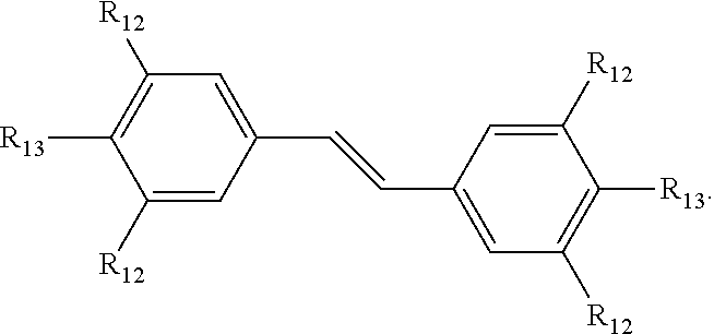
C1([R12])=C([R13])C([R12])=CC(C=CC2=CC([R12])=C([R13])C([R12])=C2)=C1
